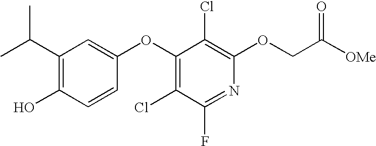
C(C1=C(O)C=CC(OC2=C(Cl)C(F)=NC(OCC([OMe])=O)=C2Cl)=C1)(C)C
